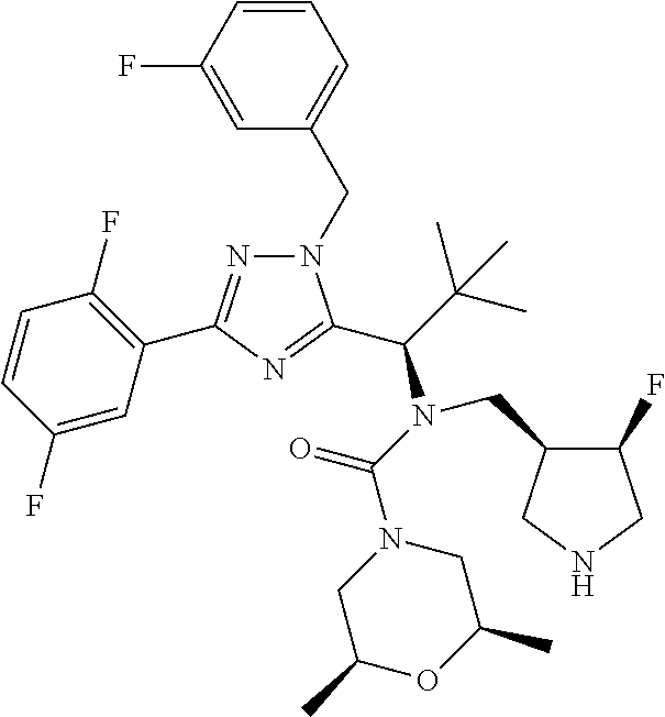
C1=CC(F)=CC(CN2N=C(C3=C(F)C=CC(F)=C3)N=C2C(C(C)(C)C)N(C(N2CC(C)OC(C)C2)=O)CC2C(F)CNC2)=C1
